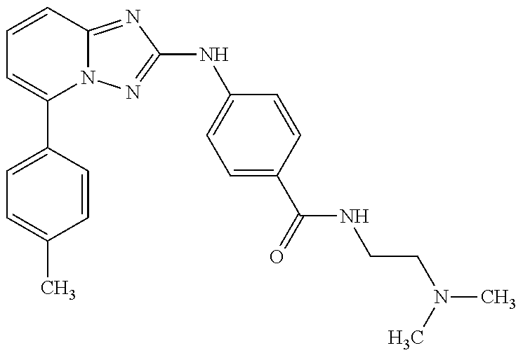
C1(C2=CC=C(C)C=C2)=CC=CC2=NC(NC3=CC=C(C(=O)NCCN(C)C)C=C3)=NN12
